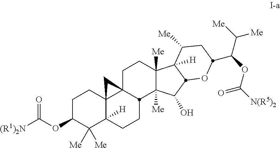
C1C(OC([(R1)2N])=O)C([Me])([Me])C2([H])C3(C1)C1(CCC4([Me])C([Me])(C(O)C5OC(C(OC([N(R5)2])=O)C([Me])[Me])CC([Me])C45[H])C1CC2)C3
